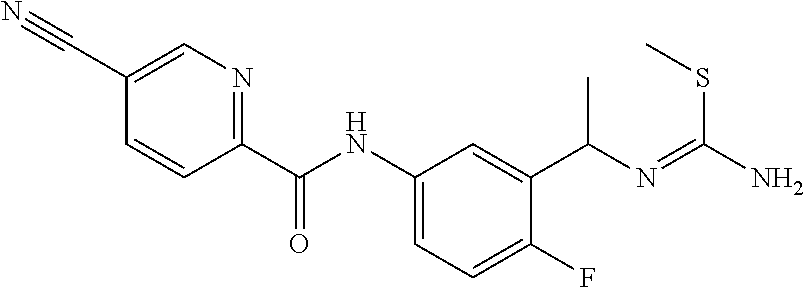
C1=C(C#N)C=CC(C(NC2=CC=C(F)C(C(N=C(N)SC)C)=C2)=O)=N1
